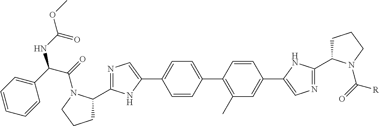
N1=C(C2CCCN2C(=O)C(C2=CC=CC=C2)NC(=O)OC)NC(C2=CC=C(C3=C(C)C=C(C4=CN=C(C5CCCN5C(=O)[R])N4)C=C3)C=C2)=C1
